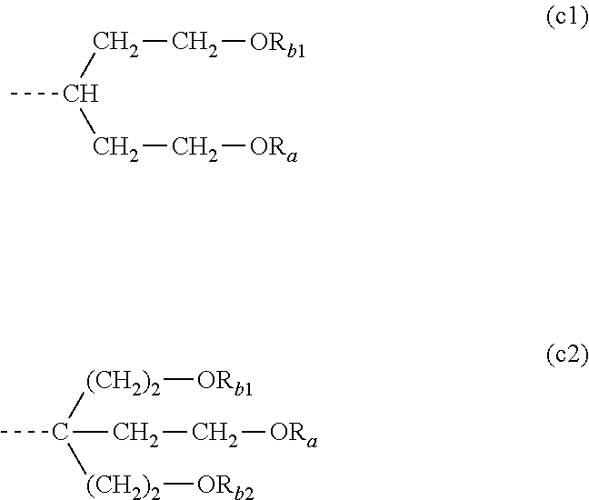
CC(CC[ORb1])CC[ORa].CC(CC[ORa])([(CH2)2][ORb1])[(CH2)2][ORb2]
